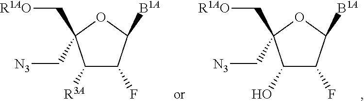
C1([R3A])C(F)C([B1A])OC1(C[R1AO])C[N3].C1(O)C(F)C([B1A])OC1(C[R1AO])C[N3]
